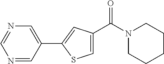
N1=CC(C2=CC(C(N3CCCCC3)=O)=CS2)=CN=C1
